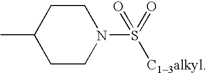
C1CN(S([C13alkyl])(=O)=O)CCC1C
